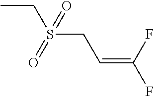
CCS(CC=C(F)F)(=O)=O
